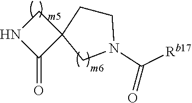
C1NC(=O)C12CCN(C(=O)[Rb17])C2
